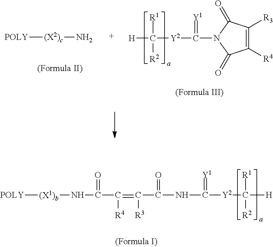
N(C(=O)C([R4])=C([R3])C(=O)NC(=[Y1])[Y2]C([R1])([R2])[H])[(X1)b][POLY].C1([R4])=C([R3])C(=O)N(C(=[Y1])[Y2]C([R2])([R1])[H])C1=O.[POLY][(X2)c]N
